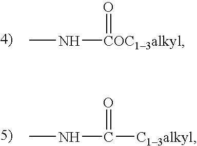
CN[COC13alkyl]=O.CNC([C13alkyl])=O
